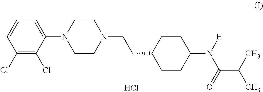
C1(Cl)=C(Cl)C(N2CCN(CCC3CCC(N([H])C(C(C)C)=O)CC3)CC2)=CC=C1.Cl
